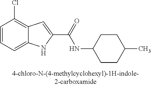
C12=CC=CC(Cl)=C1C=C(C(=O)NC1CCC(C)CC1)N2
